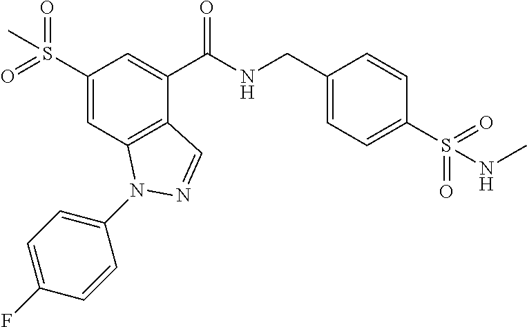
C1(S(=O)(=O)C)=CC2=C(C(C(NCC3=CC=C(S(NC)(=O)=O)C=C3)=O)=C1)C=NN2C1=CC=C(F)C=C1
